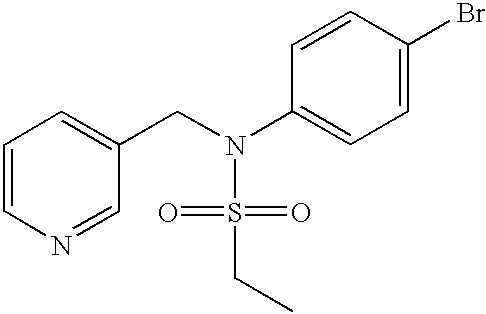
C1=CN=CC(CN(S(=O)(=O)CC)C2=CC=C(Br)C=C2)=C1
